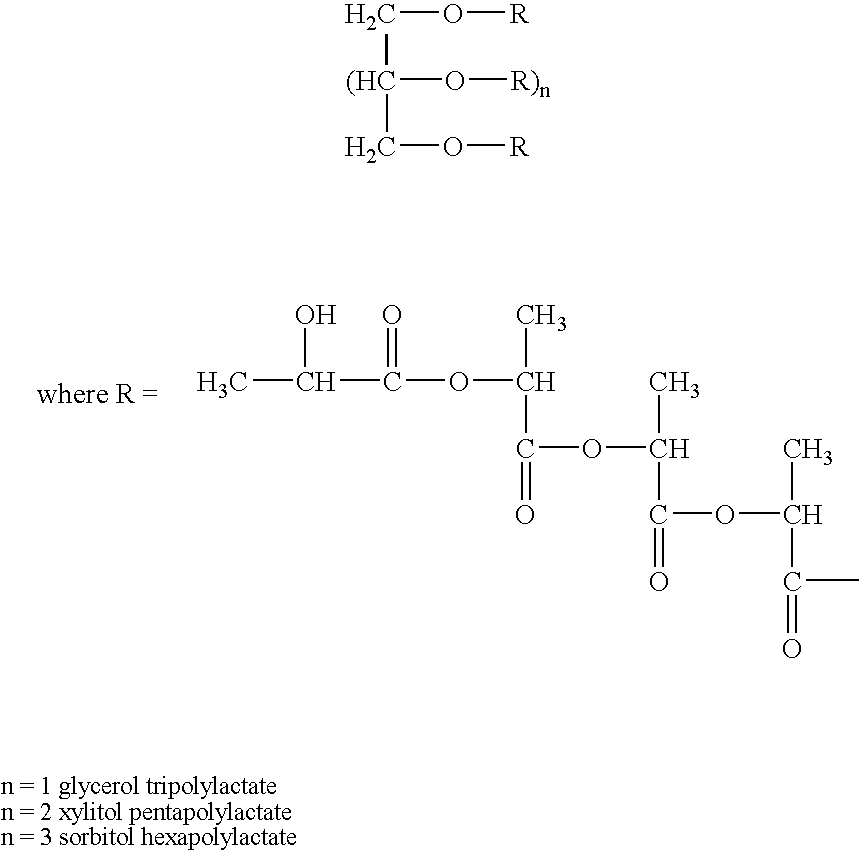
CC(O)C(OC(C)C(=O)OC(C)C(=O)OC(C)C(=O)C)=O.C(O[R])[(HC](O[R)n])CO[R]
